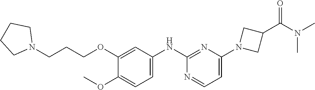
C1(N2CC(C(N(C)C)=O)C2)=CC=NC(NC2=CC=C(OC)C(OCCCN3CCCC3)=C2)=N1
